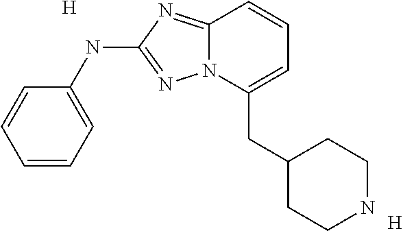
C1=CC=C(NC2=NN3C(=N2)C=CC=C3CC2CCNCC2)C=C1.[H].[H]
